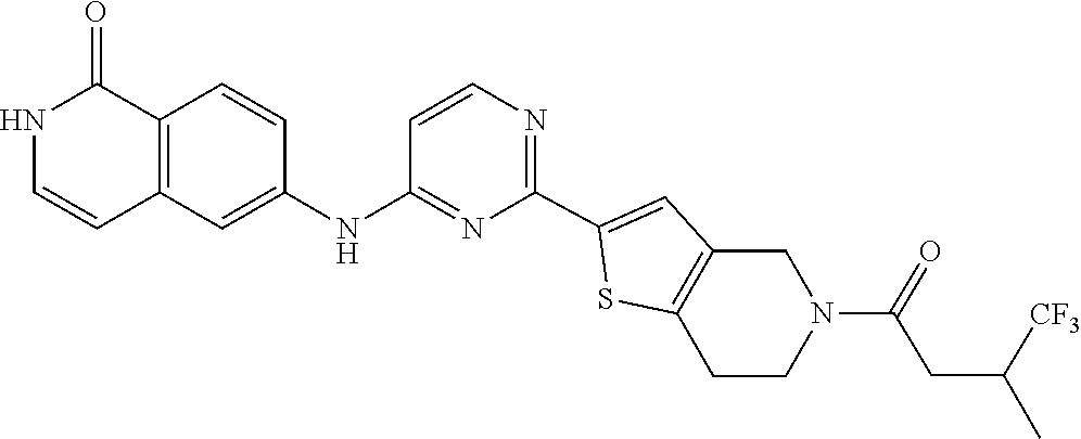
C1=CN=C(C2=CC3=C(CCN(C(CC(C)[CF3])=O)C3)S2)N=C1NC1=CC2=C(C=C1)C(=O)NC=C2
